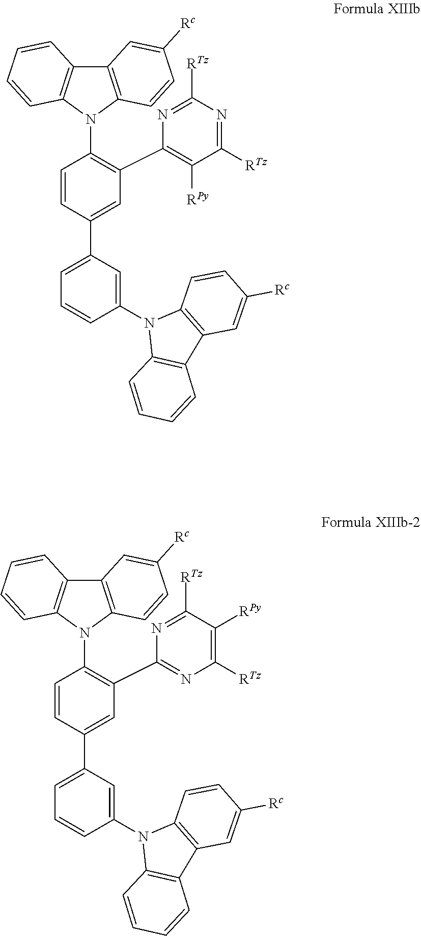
C1=CC(C2=CC=CC(N3C4=C(C5=C3C=CC([Rc])=C5)C=CC=C4)=C2)=CC(C2=C([RPy])C([RTz])=NC([RTz])=N2)=C1N1C2=C(C3=C1C=CC=C3)C=C([Rc])C=C2.C1=CC(C2=CC=CC(N3C4=C(C5=C3C=CC([Rc])=C5)C=CC=C4)=C2)=CC(C2=NC([RTz])=C([RPy])C([RTz])=N2)=C1N1C2=C(C3=C1C=CC=C3)C=C([Rc])C=C2
